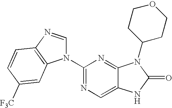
C1(N2C=NC3=C2C=C([F3C])C=C3)=NC=C2C(=N1)N(C1CCOCC1)C(=O)N2
